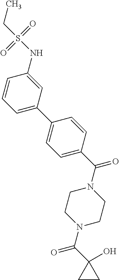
C1CC1(O)C(N1CCN(C(C2=CC=C(C3=CC=CC(NS(CC)(=O)=O)=C3)C=C2)=O)CC1)=O
